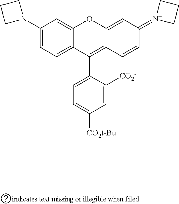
C1(N2CCC2)=CC=C2C(=C1)OC1=CC(=[N+]3CCC3)C=CC1=C2C1=CC=C([CO2t-Bu])C=C1[CO2-]
